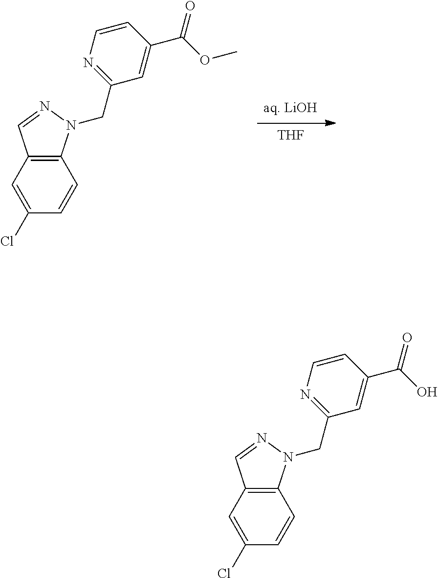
[THF].[aq. LiOH].C12=C(C=C(Cl)C=C1)C=NN2CC1=NC=CC(C(OC)=O)=C1.C12=C(C=C(Cl)C=C1)C=NN2CC1=NC=CC(C(O)=O)=C1
